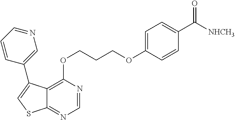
C1=NC(OCCCOC2=CC=C(C(=O)[NHCH3])C=C2)=C2C(=N1)SC=C2C1=CN=CC=C1
